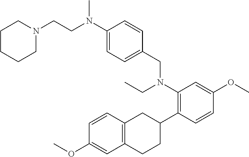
C1(N(CC2=CC=C(N(CCN3CCCCC3)C)C=C2)CC)=C(C2CC3=C(CC2)C=C(OC)C=C3)C=CC(OC)=C1
